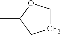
[CF2]1COC(C)C1
